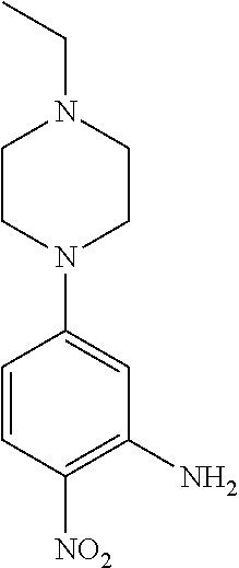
C1CN(C2=CC(N)=C([NO2])C=C2)CCN1CC
